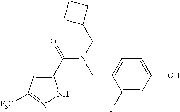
C1(F)=CC(O)=CC=C1CN(C(C1=CC([F3C])=NN1)=O)CC1CCC1
